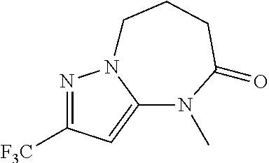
N1=C([F3C])C=C2N1CCCC(=O)N2C
